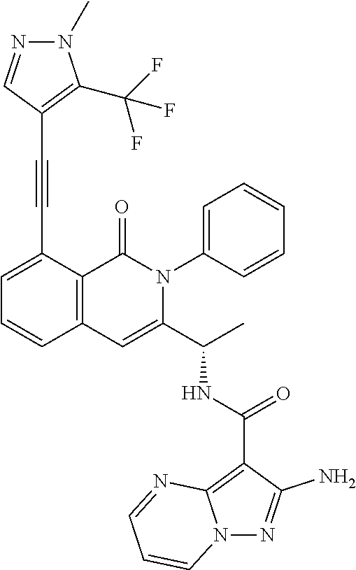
C1=C(C#CC2=C(C(F)(F)F)N(C)N=C2)C2=C(C=C1)C=C(C(C)NC(C1=C3N(N=C1N)C=CC=N3)=O)N(C1=CC=CC=C1)C2=O
